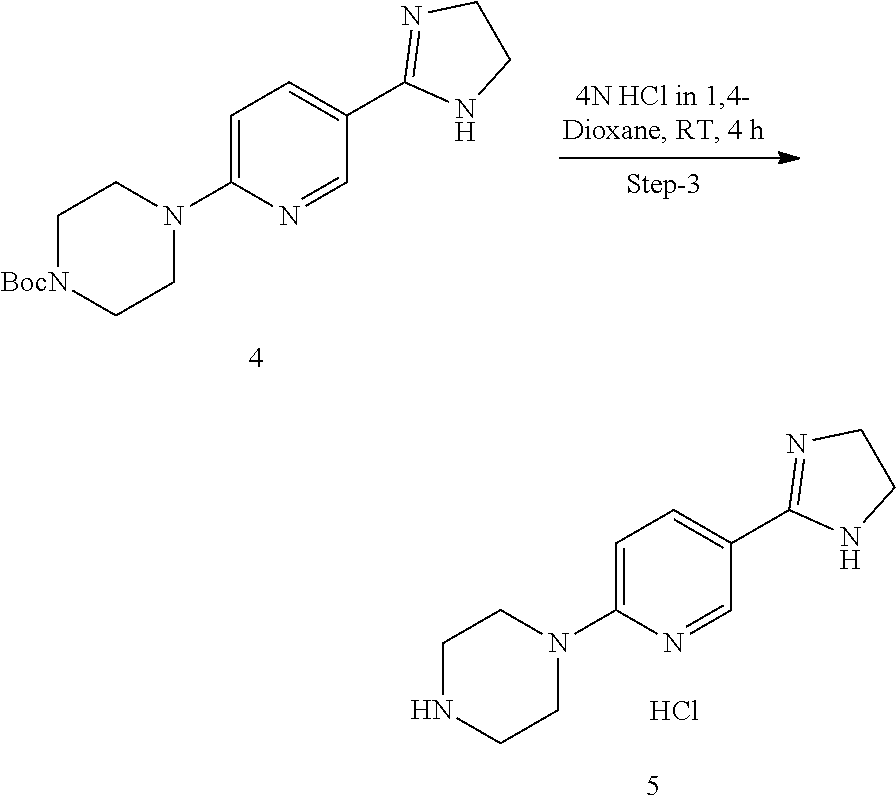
C1[BocN]CCN(C2=CC=C(C3=NCCN3)C=N2)C1.C1NCCN(C2=CC=C(C3=NCCN3)C=N2)C1.Cl
